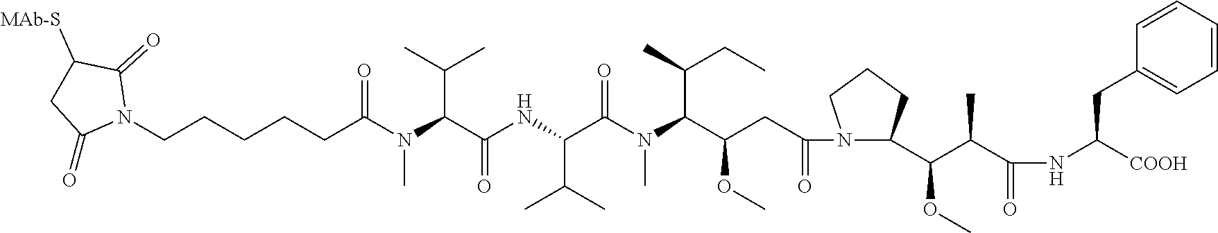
C(CCCCC(=O)N(C(C(NC(C(N(C(C(CC(N1C(C(OC)C(C)C(=O)NC(CC2=CC=CC=C2)[COOH])CCC1)=O)OC)C(CC)C)C)=O)C(C)C)=O)C(C)C)C)N1C(=O)C([MAb-S])CC1=O
